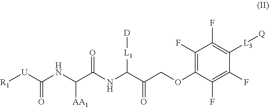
C1(F)=C(OCC(C(NC(C(NC([U][R1])=O)[AA1])=O)[L1][D])=O)C(F)=C(F)C([L3][Q])=C1F
